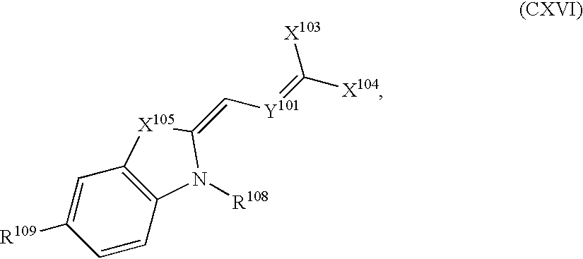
C1=CC2=C(C=C1[R109])[X105]C(=C[Y101]=C([X104])[X103])N2[R108]
